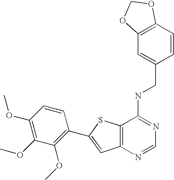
C12=C(N=CN=C1NCC1=CC3=C(C=C1)OCO3)C=C(C1=C(OC)C(OC)=C(OC)C=C1)S2
